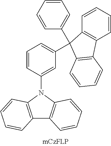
C1=CC=CC=C1C1(C2=CC=CC(N3C4=C(C5=C3C=CC=C5)C=CC=C4)=C2)C2=C(C=CC=C2)C2=C1C=CC=C2
